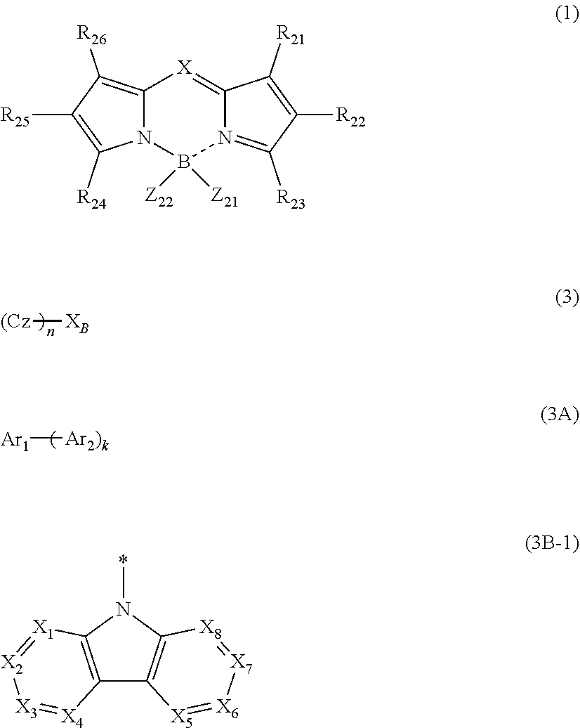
[(Cz][XB].[Ar1][Ar2)k].C12=C([R26])C([R25])=C([R24])N1B([Z22])([Z21])N1=C([R23])C([R22])=C([R21])C1=[X]2.C12=C(N(*)C3=C1[X5]=[X6][X7]=[X8]3)[X1]=[X2][X3]=[X4]2
